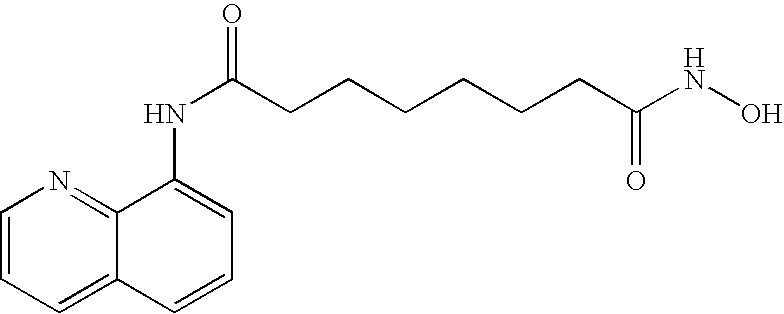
C1=CC=C2C(=N1)C(NC(=O)CCCCCCC(NO)=O)=CC=C2
